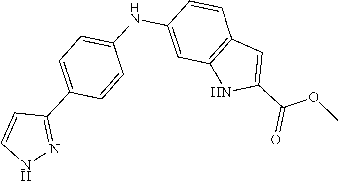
COC(C1=CC2=C(C=C(NC3=CC=C(C4=NNC=C4)C=C3)C=C2)N1)=O
